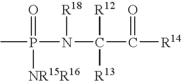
CP(N(C(C([R14])=O)([R12])[R13])[R18])(=O)[NR15R16]
